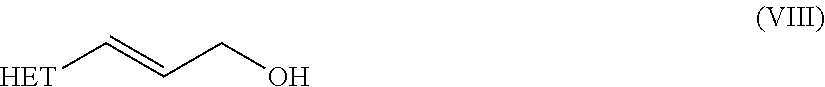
[HET]C=CCO
